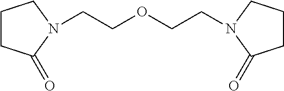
C1CC(=O)N(CCOCCN2CCCC2=O)C1
